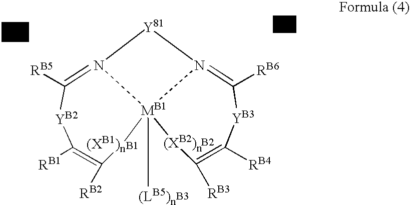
C1([RB5])=N2[MB1]3([(LB5)n])([(XB1)n]C([RB2])=C([RB1])[YB2]1)[(XB2)n]C([RB3])=C([RB4])[YB3]C([RB6])=N3[Y81]2.[B2].[B1].[B3]
